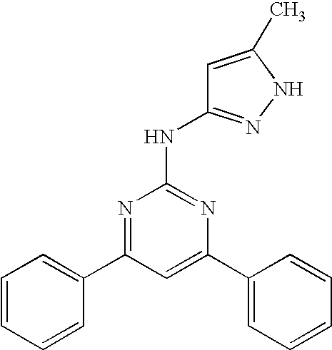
C1=C(C2=CC=CC=C2)N=C(NC2=NNC(C)=C2)N=C1C1=CC=CC=C1
